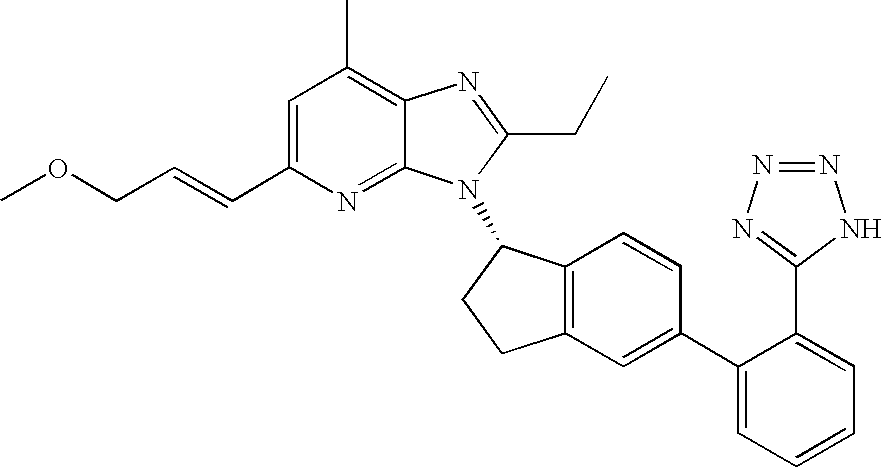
C1=C(C=CCOC)N=C2C(=C1C)N=C(CC)N2C1C2=C(CC1)C=C(C1=CC=CC=C1C1=NN=NN1)C=C2
